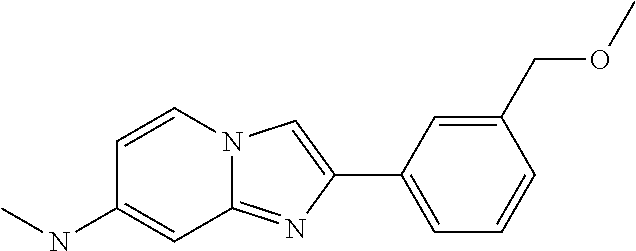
C1(C2=CC=CC(COC)=C2)=CN2C(=N1)C=C(NC)C=C2
